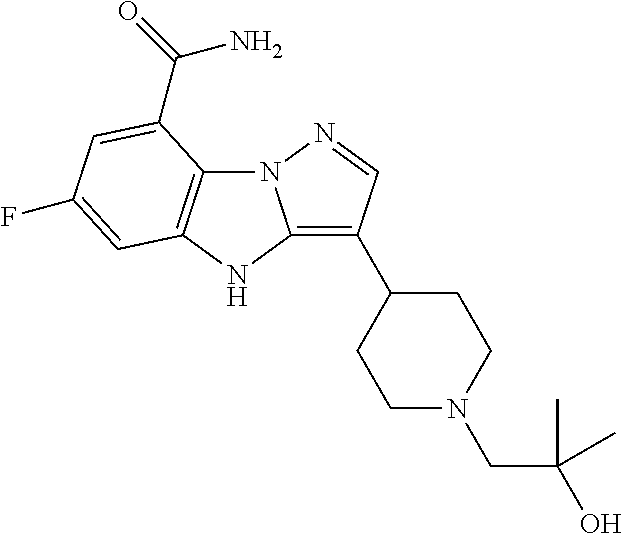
N12C3=C(NC1=C(C1CCN(CC(O)(C)C)CC1)C=N2)C=C(F)C=C3C(=O)N
